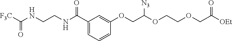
C1(C(NCCNC([F3C])=O)=O)=CC=CC(OCC(OCCOCC([OEt])=O)[N3])=C1
